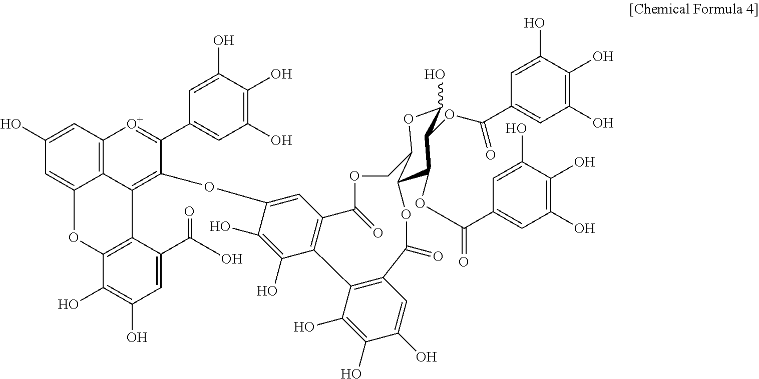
C1(O)OC2C(C(OC(C3=CC(O)=C(O)C(O)=C3)=O)C1OC(C1=CC(O)=C(O)C(O)=C1)=O)OC(=O)C1=C(C(O)=C(O)C(O)=C1)C1=C(C=C(OC3=C4C5=C(C=C(O)C=C5OC5=C4C(C(=O)O)=CC(O)=C5O)[O+]=C3C3=CC(O)=C(O)C(O)=C3)C(O)=C1O)C(=O)OC2
